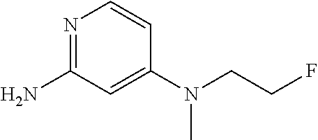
N1=C(N)C=C(N(CCF)C)C=C1
